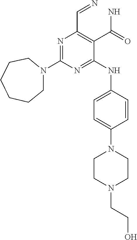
N1=C(N2CCCCCC2)N=C(NC2=CC=C(N3CCN(CCO)CC3)C=C2)C(C(N)=O)=C1C=N
